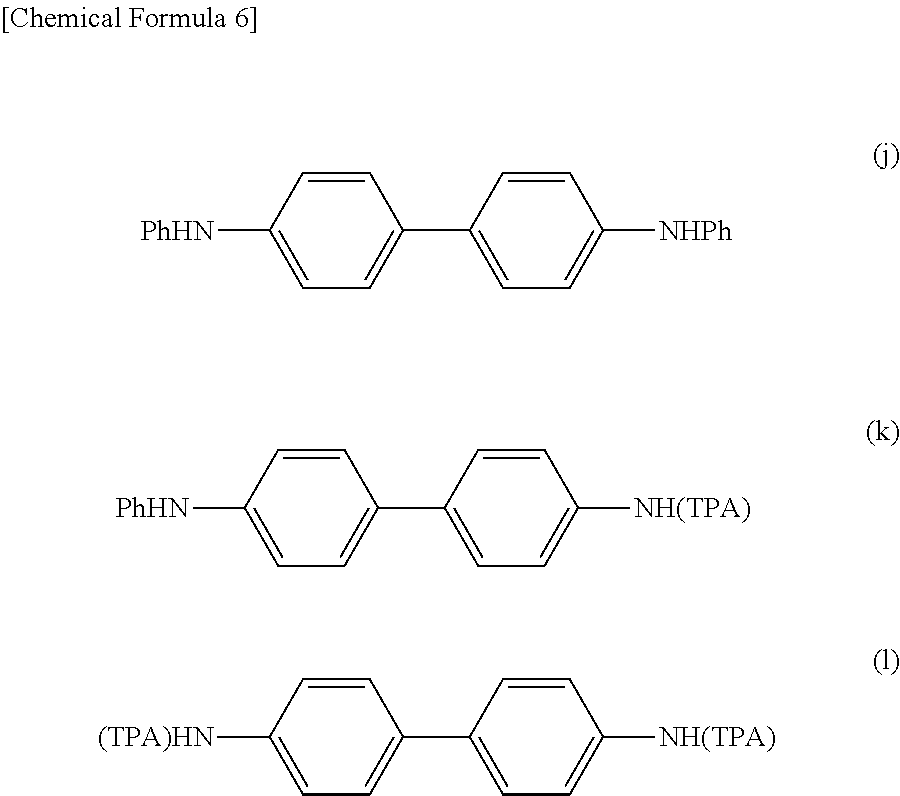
C1=CC([PhHN])=CC=C1C1=CC=C([NHPh])C=C1.C1=CC([PhHN])=CC=C1C1=CC=C([NH(TPA)])C=C1.C1=CC([(TPA)HN])=CC=C1C1=CC=C([NH(TPA)])C=C1
